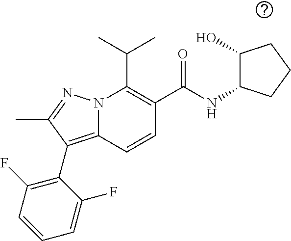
CC(C)C1=C(C(NC2C(O)CCC2)=O)C=CC2=C(C3=C(F)C=CC=C3F)C(C)=NN12
